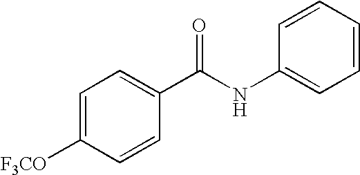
C1=C([F3CO])C=CC(C(NC2=CC=CC=C2)=O)=C1
